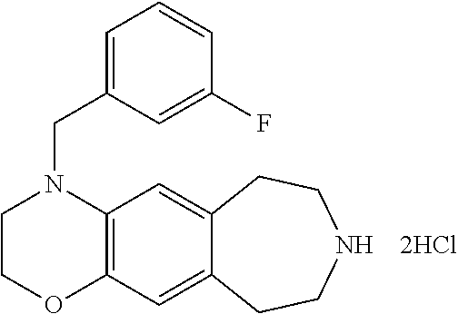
C12=C(C=C3C(=C1)CCNCC3)OCCN2CC1=CC=CC(F)=C1.[2HCl]
